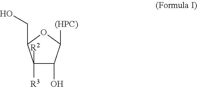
C1([R3])([R2])C(O)C([(HPC)])OC1CO
